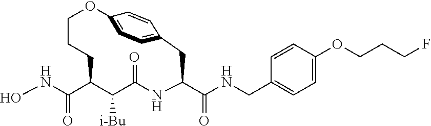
ONC(C1CCCOC2=CC=C(C=C2)CC(C(=O)NCC2=CC=C(OCCCF)C=C2)NC(=O)C1[i-Bu])=O
